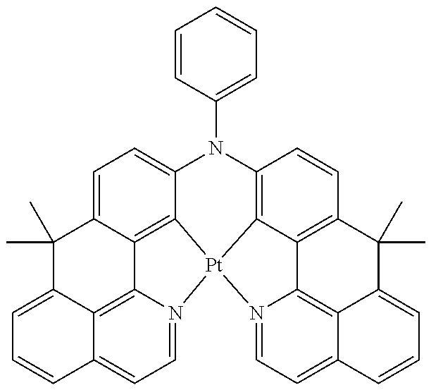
C1=CC(N2C3=CC=C4C5=C3[Pt]3(C6=C2C=CC2=C6C6=C7C(=CC=N63)C=CC=C7C2(C)C)N2=CC=C3C(=C52)C(=CC=C3)C4(C)C)=CC=C1
